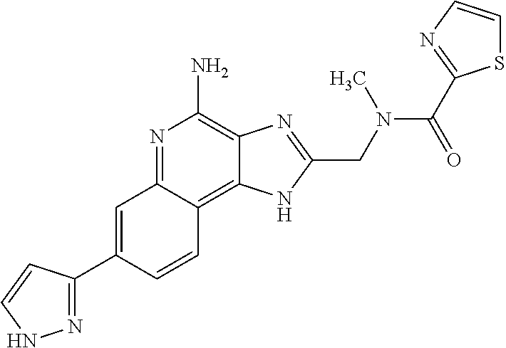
C1=C(C2=NNC=C2)C=CC2=C3C(=C(N)N=C12)N=C(CN(C)C(=O)C1=NC=CS1)N3
